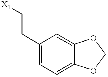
C1(CC[X1])=CC=C2C(=C1)OCO2
